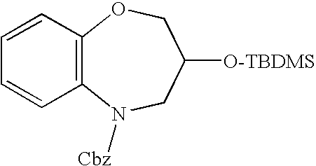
C1=CC2=C(C=C1)N([Cbz])CC([O-TBDMS])CO2
